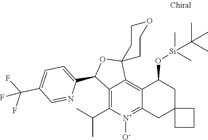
CC(C)C1=C2C(=C3C(=[N+]1[O-])CC1(CC3O[Si](C)(C)C(C)(C)C)CCC1)C1(OC2C2=CC=C(C(F)(F)F)C=N2)CCOCC1
